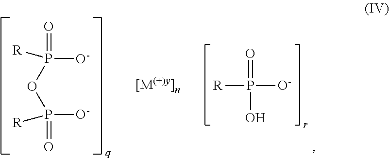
O=P(OP([O-])(=O)[R])([O-])[R].[R]P([O-])(=O)O
